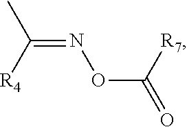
C(=NOC(=O)[R7])([R4])C
